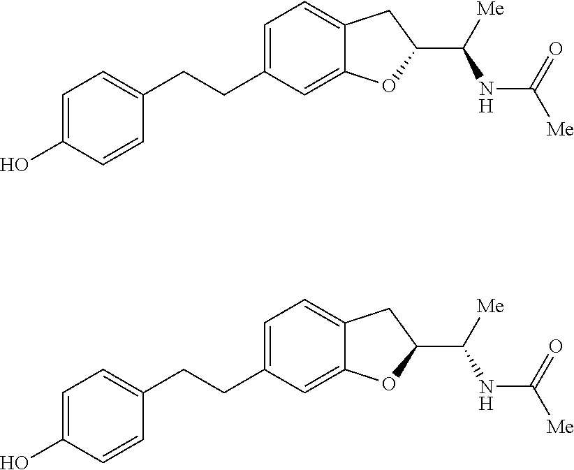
OC1=CC=C(CCC2=CC=C3C(=C2)OC(C([Me])NC(=O)[Me])C3)C=C1.OC1=CC=C(CCC2=CC=C3C(=C2)OC(C([Me])NC(=O)[Me])C3)C=C1
